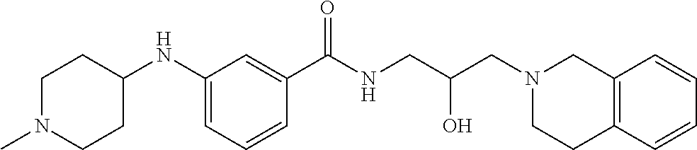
C1(NC2CCN(C)CC2)=CC=CC(C(NCC(CN2CCC3=C(C2)C=CC=C3)O)=O)=C1
